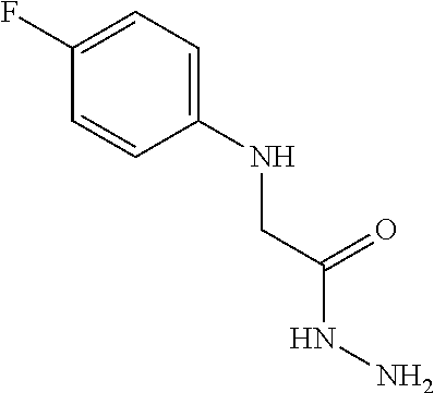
C1=C(F)C=CC(NCC(NN)=O)=C1
